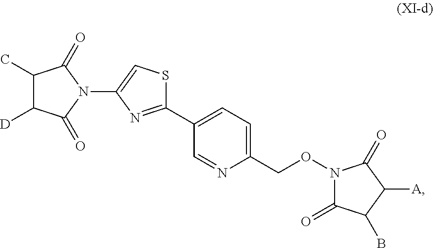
N1(C2=CSC(C3=CC=C(CON4C(=O)C(B)C([A])C4=O)N=C3)=N2)C(=O)C(C)C([D])C1=O
